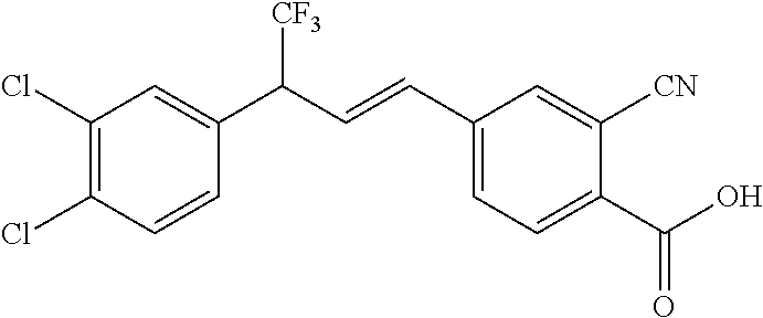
C1(Cl)=C(Cl)C=CC(C(C=CC2=CC=C(C(O)=O)C([CN])=C2)[CF3])=C1
